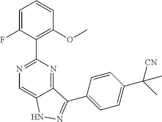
C1=C(F)C(C2=NC=C3C(=N2)C(C2=CC=C(C([CN])(C)C)C=C2)=NN3)=C(OC)C=C1
